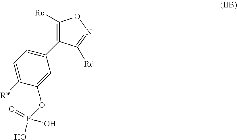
C1=C([Rw])C(OP(O)(=O)O)=CC(C2=C([Rc])ON=C2[Rd])=C1
